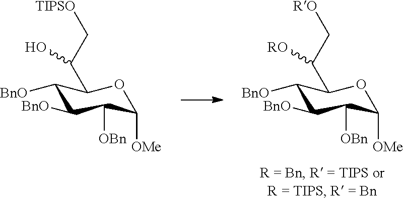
C1([BnO])C([BnO])C([OBn])C([OMe])OC1C(C[RO])[RO].C1([BnO])C([BnO])C([OBn])C([OMe])OC1C(C[TIPSO])O
